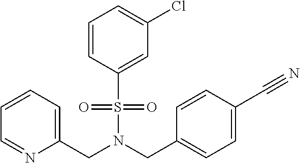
C1=CC=C(CN(CC2=CC=C(C#N)C=C2)S(=O)(=O)C2=CC(Cl)=CC=C2)N=C1
